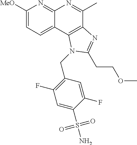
C1([MeO])=CC=C2C(=N1)N=C(C)C1=C2N(CC2=C(F)C=C(S(N)(=O)=O)C(F)=C2)C(CCOC)=N1
